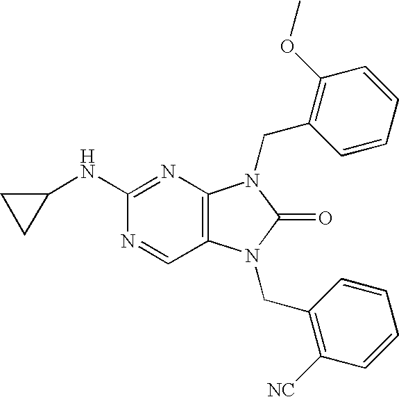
C1(NC2CC2)=NC2=C(C=N1)N(CC1=C([NC])C=CC=C1)C(=O)N2CC1=C(OC)C=CC=C1
